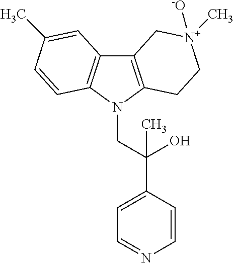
C12=C(N(CC(C3=CC=NC=C3)(O)C)C3=C1C=C(C)C=C3)CC[N+](C)([-O])C2
